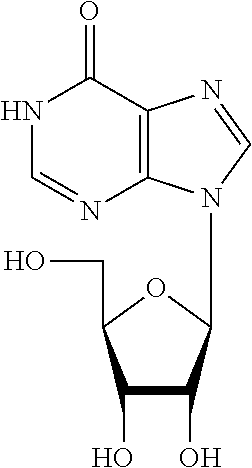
C1(O)C(O)C(N2C3=C(N=C2)C(=O)NC=N3)OC1CO
